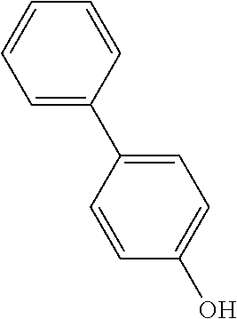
C1=C(C2=CC=C(O)C=C2)C=CC=C1
